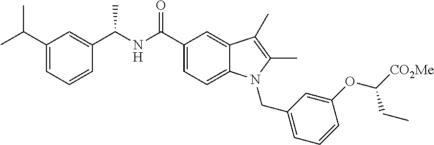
C1(C(NC(C)C2=CC(C(C)C)=CC=C2)=O)=CC=C2C(=C1)C(C)=C(C)N2CC1=CC=CC(OC([CO2Me])CC)=C1
